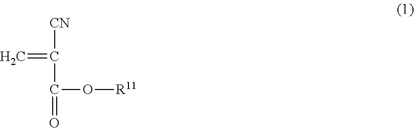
[CN]C(=C)C(=O)O[R11]
